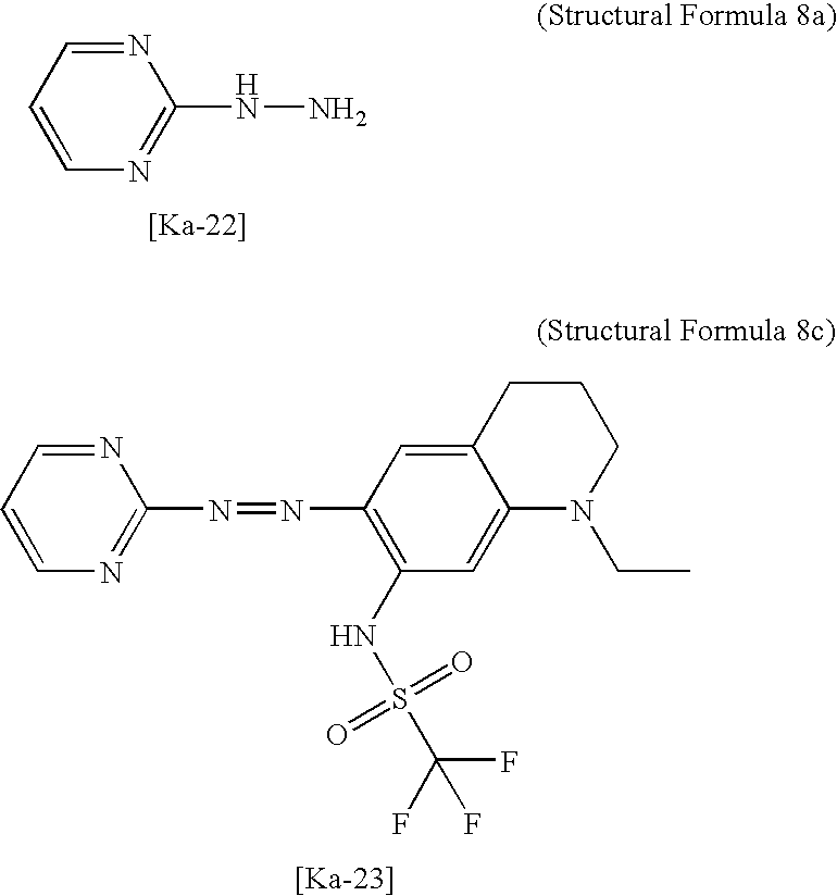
N1=CC=CN=C1NN.N1=CC=CN=C1N=NC1=C(NS(=O)(=O)C(F)(F)F)C=C2C(=C1)CCCN2CC
